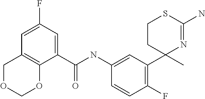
C1(NC(C2=CC(F)=CC3=C2OCOC3)=O)=CC(C2(C)N=C(N)SCC2)=C(F)C=C1
